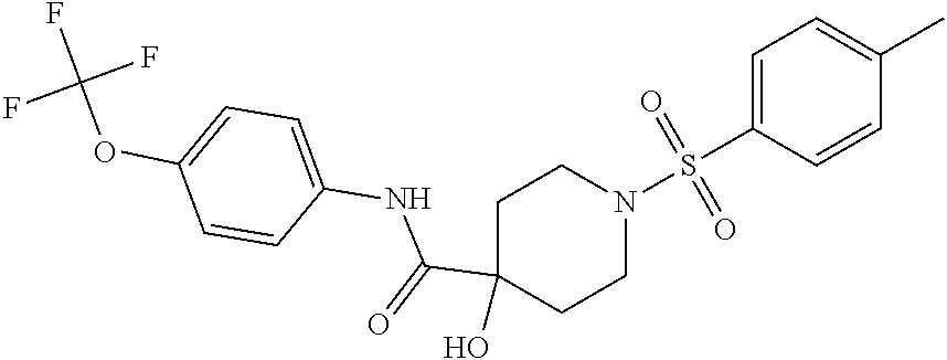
N1(S(=O)(=O)C2=CC=C(C)C=C2)CCC(O)(C(=O)NC2=CC=C(OC(F)(F)F)C=C2)CC1
